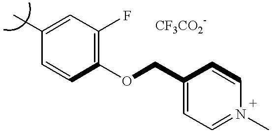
C1(C)=CC(F)=C(OCC2=CC=N(C)C=C2)C=C1
